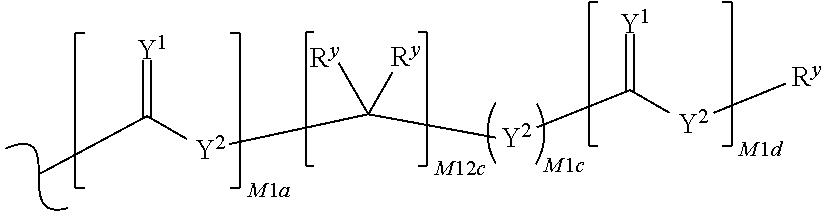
CC([Y2]C([Ry])([Ry])[Y2]C(=[Y1])[Y2][Ry])=[Y1]
